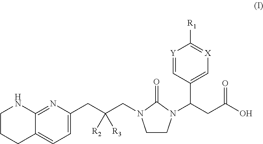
C1CCC2=CC=C(CC(CN3CCN(C(CC(O)=O)C4=C[X]=C([R1])[Y]=C4)C3=O)([R2])[R3])N=C2N1
